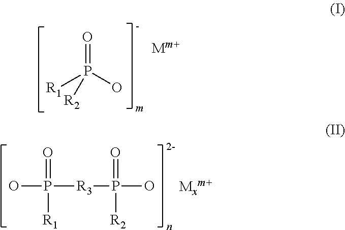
O=P([R1])([R2])O.OP([R3]P(O)(=O)[R2])(=O)[R1]
